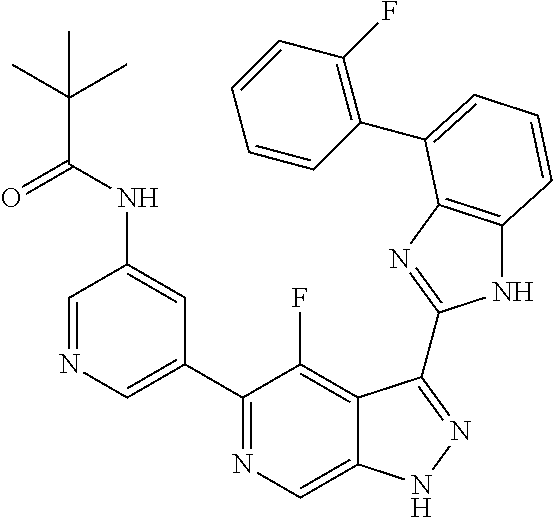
C1=NC=C(C2=NC=C3C(=C2F)C(C2=NC4=C(N2)C=CC=C4C2=C(F)C=CC=C2)=NN3)C=C1NC(C(C)(C)C)=O
